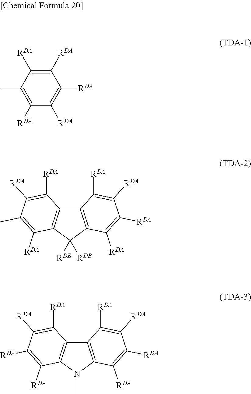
C12=C(N(C)C3=C1C([RDA])=C([RDA])C([RDA])=C3[RDA])C([RDA])=C([RDA])C([RDA])=C2[RDA].C12=C(C([RDB])([RDB])C3=C1C([RDA])=C([RDA])C(C)=C3[RDA])C([RDA])=C([RDA])C([RDA])=C2[RDA].C1([RDA])=C([RDA])C(C)=C([RDA])C([RDA])=C1[RDA]
